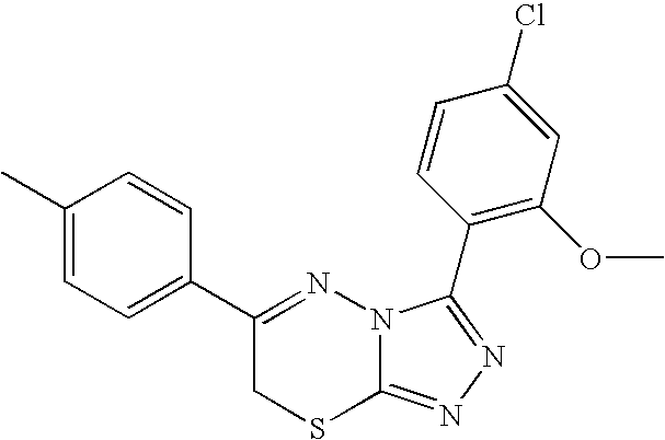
C1=C(C)C=CC(C2=NN3C(=NN=C3C3=C(OC)C=C(Cl)C=C3)SC2)=C1
